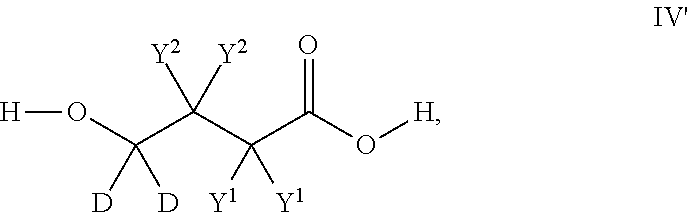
O(C(C(C(C(O[H])=O)([Y1])[Y1])([Y2])[Y2])([D])[D])[H]
